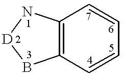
C12=C(C=CC=C1)B[D]N2
